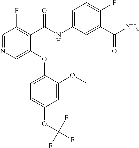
C1=NC=C(OC2=CC=C(OC(F)(F)F)C=C2OC)C(C(NC2=CC=C(F)C(C(N)=O)=C2)=O)=C1F
